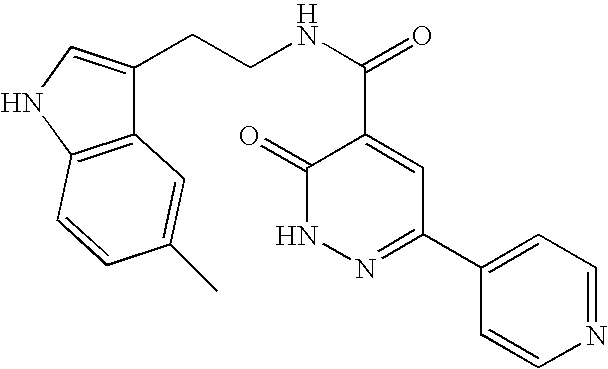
C1(=O)NN=C(C2=CC=NC=C2)C=C1C(NCCC1=CNC2=C1C=C(C)C=C2)=O
